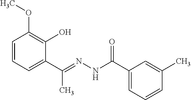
C1=CC=C(C(=NNC(C2=CC=CC(C)=C2)=O)C)C(O)=C1OC
